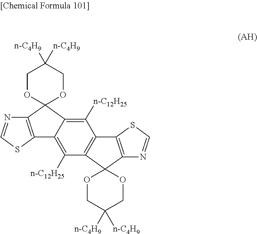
C12=C(SC=N1)C1=C(C23OCC([n-C4H9])([n-C4H9])CO3)C([n-C12H25])=C2C(=C1[n-C12H25])C1(C3=C2SC=N3)OCC([n-C4H9])([n-C4H9])CO1
